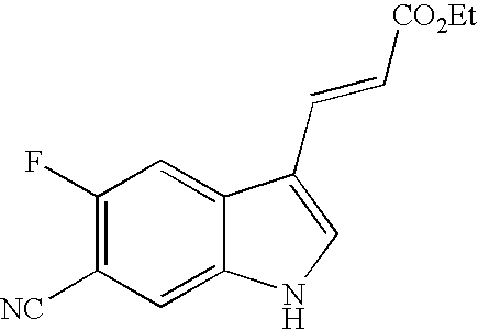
C1(F)=C([NC])C=C2C(=C1)C(C=C[CO2Et])=CN2
